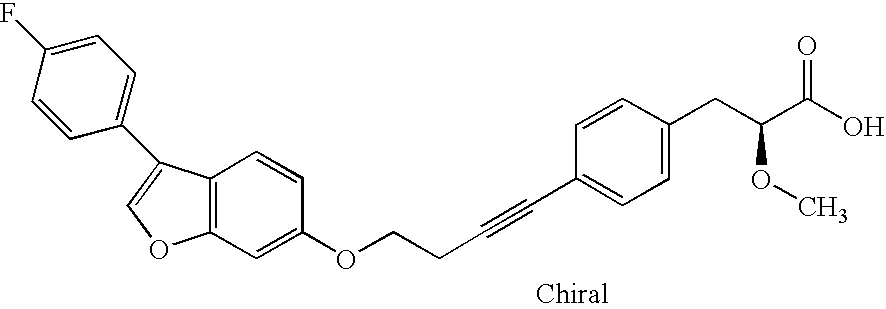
C1(OCCC#CC2=CC=C(CC(OC)C(=O)O)C=C2)=CC2=C(C=C1)C(C1=CC=C(F)C=C1)=CO2
